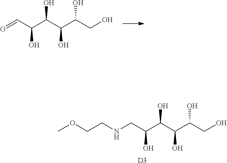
OCC(C(C(C(C=O)O)O)O)O.[D3].OCC(C(C(C(CNCCOC)O)O)O)O
